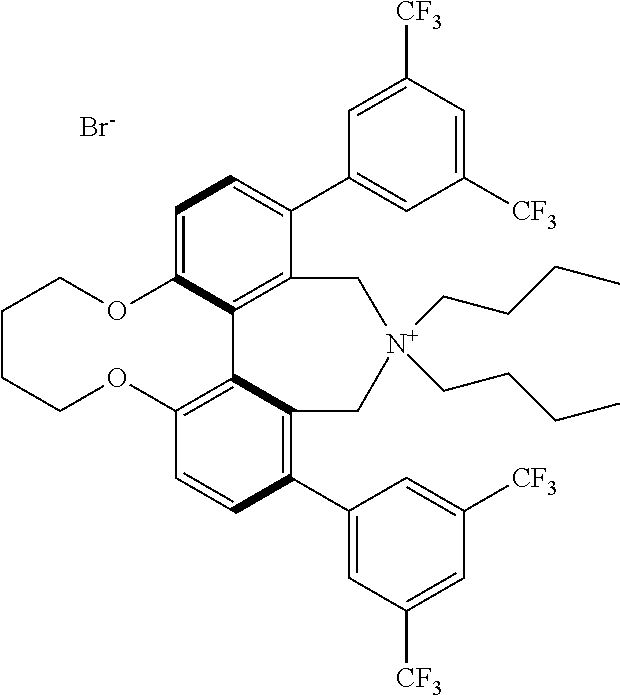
C1=C2C3=C(C(C4=CC([CF3])=CC([CF3])=C4)=C1)C[N+](CCCC)(CCCC)CC1=C(C4=CC([CF3])=CC([CF3])=C4)C=CC(=C31)OCCCCO2.[Br-]
